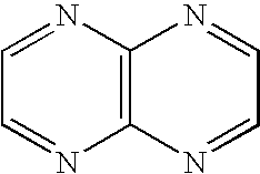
C1=NC2=C(N=C1)N=CC=N2
